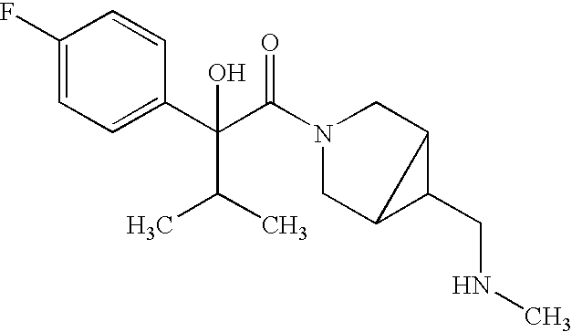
C1(F)=CC=C(C(C(N2CC3C(CNC)C3C2)=O)(C(C)C)O)C=C1
